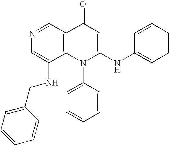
N1=CC2=C(C(NCC3=CC=CC=C3)=C1)N(C1=CC=CC=C1)C(NC1=CC=CC=C1)=CC2=O
